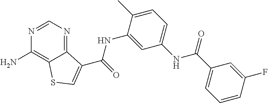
C1=NC(N)=C2C(=N1)C(C(NC1=CC(NC(C3=CC=CC(F)=C3)=O)=CC=C1C)=O)=CS2
